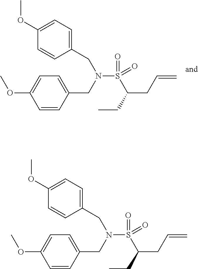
COC1=CC=C(CN(S(C(CC=C)CC)(=O)=O)CC2=CC=C(OC)C=C2)C=C1.COC1=CC=C(CN(S(C(CC=C)CC)(=O)=O)CC2=CC=C(OC)C=C2)C=C1
